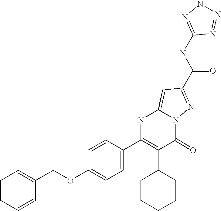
C1=CC(COC2=CC=C(C3=C(C4CCCCC4)C(=O)N4C(=CC(C(NC5=NNN=N5)=O)=N4)N3)C=C2)=CC=C1
